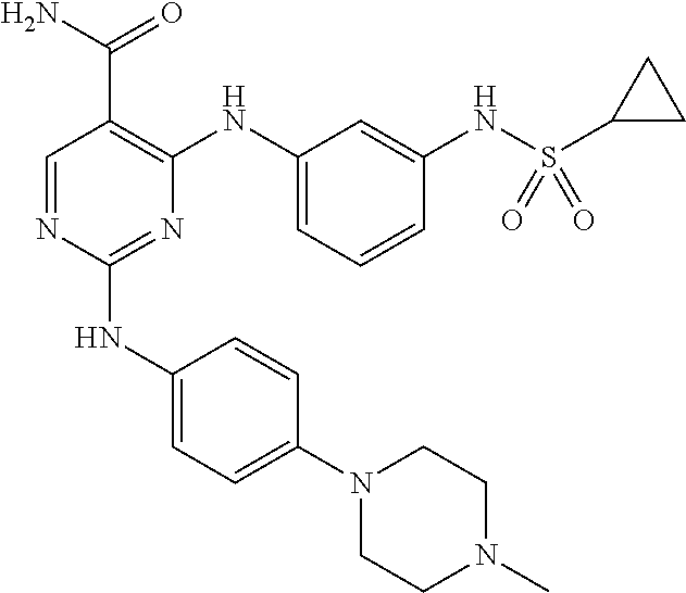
N1(C2=CC=C(NC3=NC(NC4=CC=CC(NS(C5CC5)(=O)=O)=C4)=C(C(N)=O)C=N3)C=C2)CCN(C)CC1
